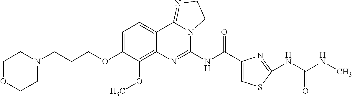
C1OCCN(CCCOC2=CC=C3C(=C2OC)N=C(NC(C2=CSC(NC(NC)=O)=N2)=O)N2C3=NCC2)C1
